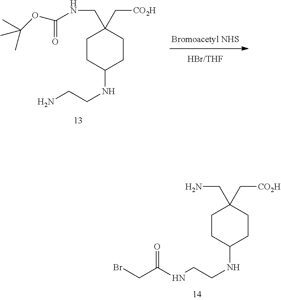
[Bromoacetyl NHS].C1C(NCCN)CCC(C[CO2H])(CNC(=O)OC(C)(C)C)C1.C1CC(NCCNC(CBr)=O)CCC1(C[CO2H])CN
